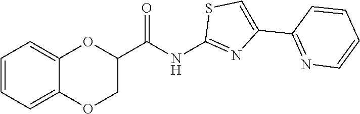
C1=CC=C2C(=C1)OC(C(NC1=NC(C3=NC=CC=C3)=CS1)=O)CO2
